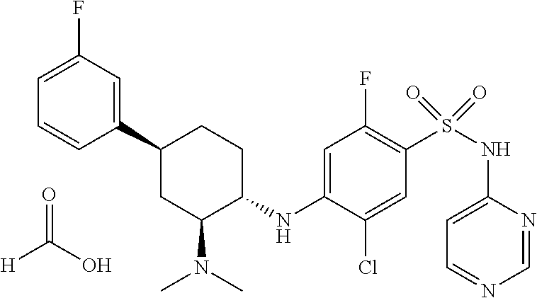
C1(C2CC(N(C)C)C(NC3=CC(F)=C(S(NC4=CC=NC=N4)(=O)=O)C=C3Cl)CC2)=CC(F)=CC=C1.O=C(O)[H]
